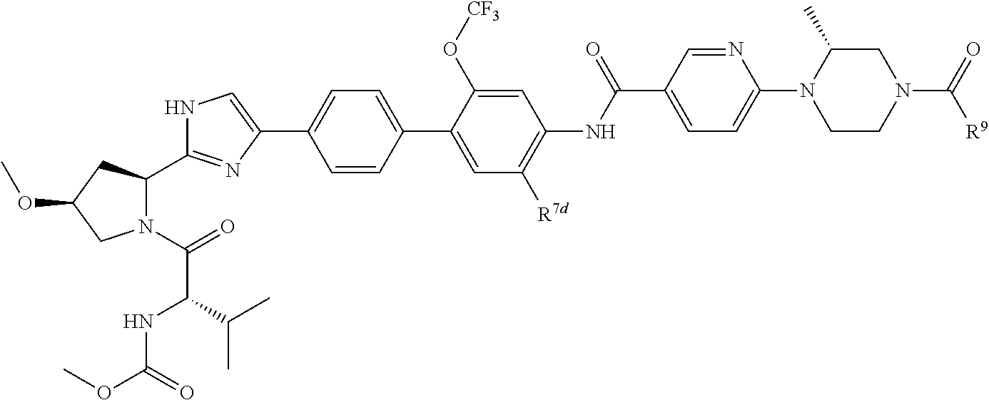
C1C(C)N(C2=CC=C(C(NC3=C([R7d])C=C(C4=CC=C(C5=CNC(C6N(C(C(NC(=O)OC)C(C)C)=O)CC(OC)C6)=N5)C=C4)C(O[CF3])=C3)=O)C=N2)CCN1C(=O)[R9]
